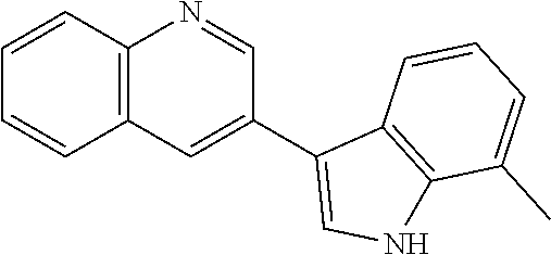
C1=CC2=C(C=C1)C=C(C1=CNC3=C1C=CC=C3C)C=N2
